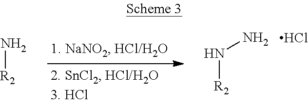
N[R2].[R2]NN.Cl
